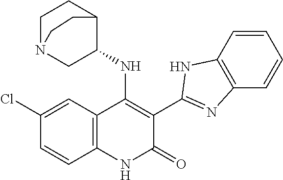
C12=C(C=C(Cl)C=C1)C(NC1C3CCN(C1)CC3)=C(C1=NC3=C(C=CC=C3)N1)C(=O)N2
